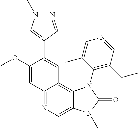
C12=NC=C3C(=C1C=C(C1=CN(C)N=C1)C(OC)=C2)N(C1=C(CC)C=NC=C1C)C(=O)N3C
